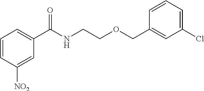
C1=CC([NO2])=CC(C(NCCOCC2=CC(Cl)=CC=C2)=O)=C1
